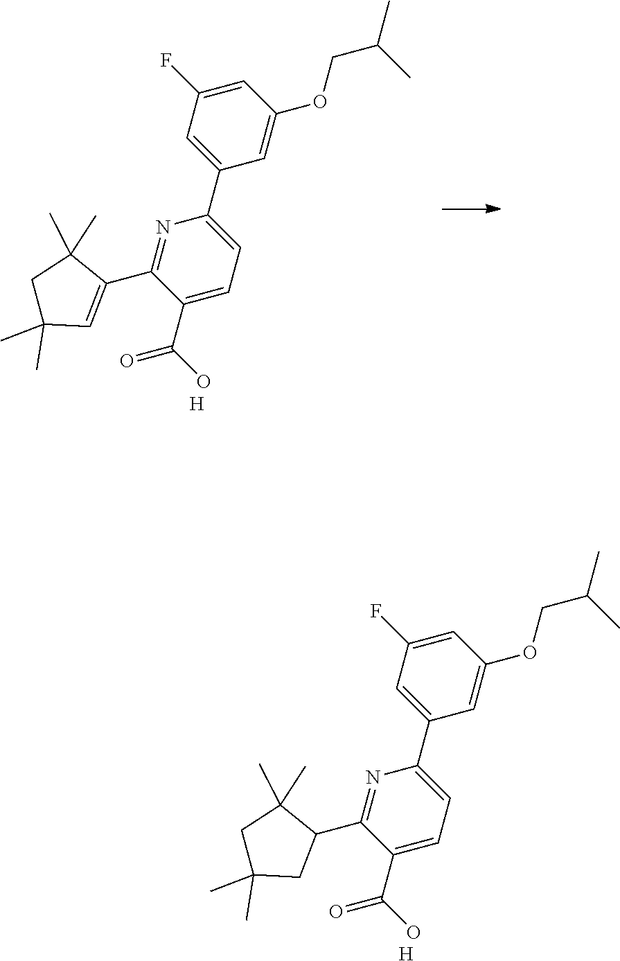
CC(COC1=CC(C2=CC=C(C(=O)O)C(C3=CC(C)(C)CC3(C)C)=N2)=CC(F)=C1)C.[H].C1(C2CC(C)(C)CC2(C)C)=NC(C2=CC(F)=CC(OCC(C)C)=C2)=CC=C1C(=O)O.[H]
